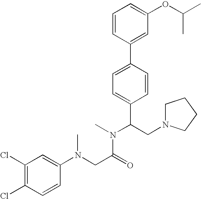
C1=CC(C2=CC=C(C(CN3CCCC3)N(C)C(CN(C3=CC(Cl)=C(Cl)C=C3)C)=O)C=C2)=CC(OC(C)C)=C1
